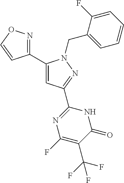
C1(C2=CC(C3=NC(F)=C(C(F)(F)F)C(=O)N3)=NN2CC2=CC=CC=C2F)=NOC=C1
